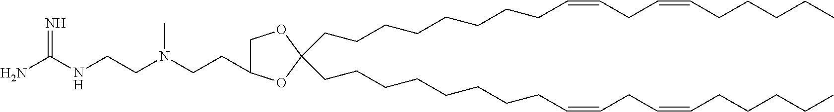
C(CCCCCCCC=CCC=CCCCCC)C1(CCCCCCCCC=CCC=CCCCCC)OC(CCN(CCNC(N)=N)C)CO1
